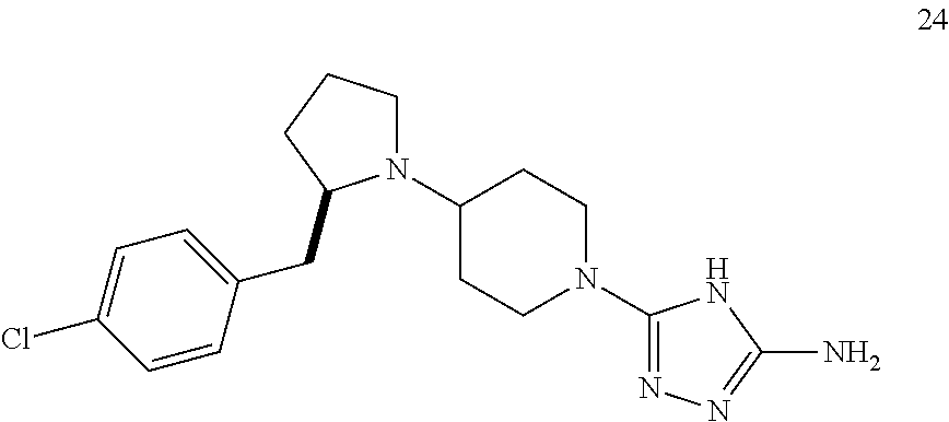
N1(C2CCN(C3=NN=C(N)N3)CC2)CCCC1CC1=CC=C(Cl)C=C1
